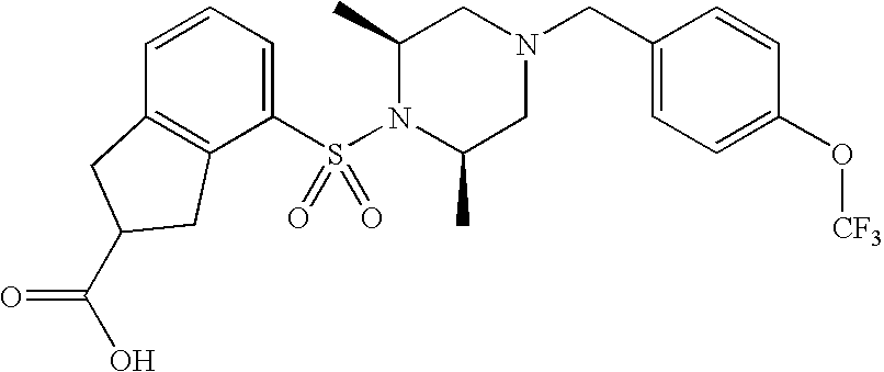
C1(S(N2C(C)CN(CC3=CC=C(O[CF3])C=C3)CC2C)(=O)=O)=CC=CC2=C1CC(C(O)=O)C2
